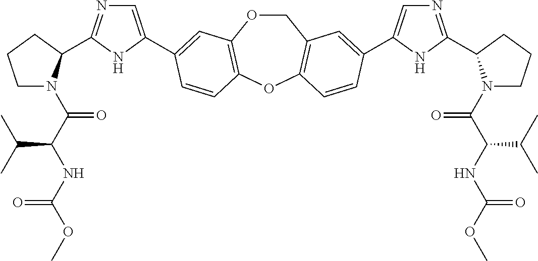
C1OC2=C(OC3=C1C=C(C1=CN=C(C4N(C(=O)C(C(C)C)NC(=O)OC)CCC4)N1)C=C3)C=CC(C1=CN=C(C3N(C(=O)C(C(C)C)NC(=O)OC)CCC3)N1)=C2
